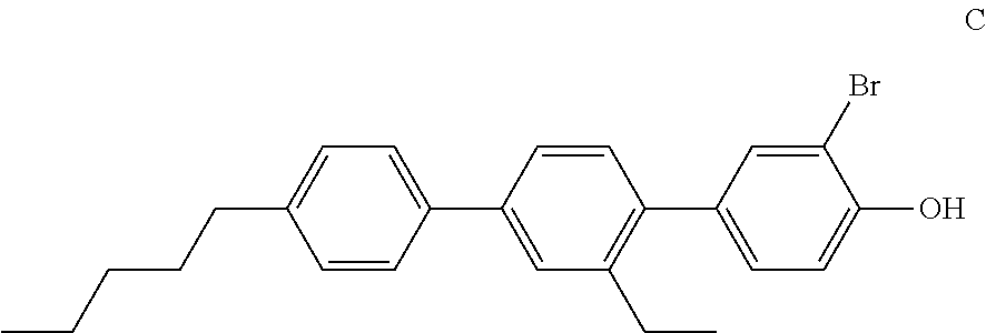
C1=C(C2=CC(CC)=C(C3=CC=C(O)C(Br)=C3)C=C2)C=CC(CCCCC)=C1
